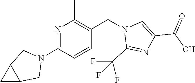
N1=C(N2CC3C(C2)C3)C=CC(CN2C(C(F)(F)F)=NC(C(O)=O)=C2)=C1C
